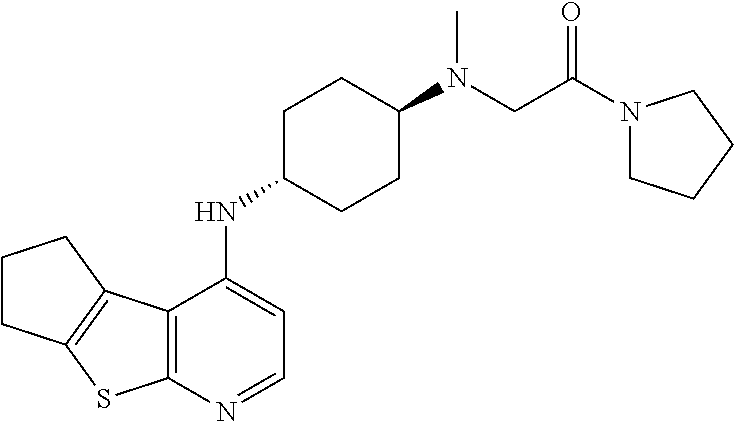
C12=C(N=CC=C1NC1CCC(N(CC(N3CCCC3)=O)C)CC1)SC1=C2CCC1
